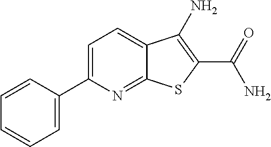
C12=NC(C3=CC=CC=C3)=CC=C1C(N)=C(C(=O)N)S2
